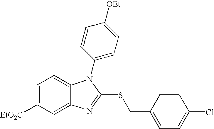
C1=C([EtO2C])C=C2C(=C1)N(C1=CC=C([OEt])C=C1)C(SCC1=CC=C(Cl)C=C1)=N2
